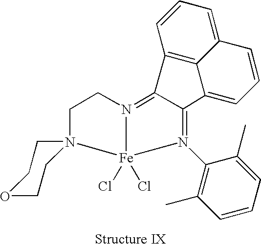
C1(C)=C(N2=C3C(=N4[Fe]2(Cl)(Cl)N2(CC4)CCOCC2)C2=C4C(=CC=C2)C=CC=C34)C(C)=CC=C1
